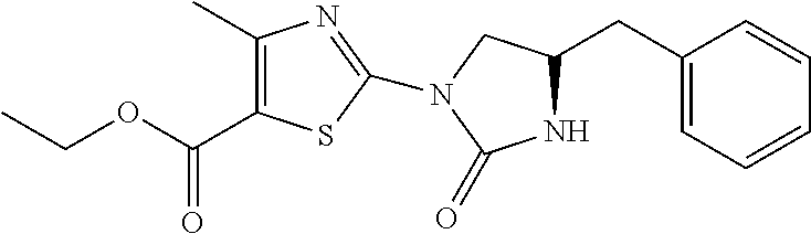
C1(C)=C(C(OCC)=O)SC(N2CC(CC3=CC=CC=C3)NC2=O)=N1
